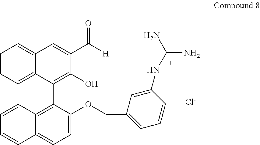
C1=CC=C2C(=C1)C=C(C([H])=O)C(O)=C2C1=C2C(=CC=C1OCC1=CC=CC(N[C+](N)N)=C1)C=CC=C2.[Cl-]
